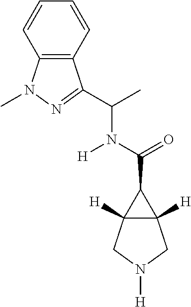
C12([H])C([H])(CN([H])C1)C2C(=O)N([H])C(C)C1=NN(C)C2=C1C=CC=C2
